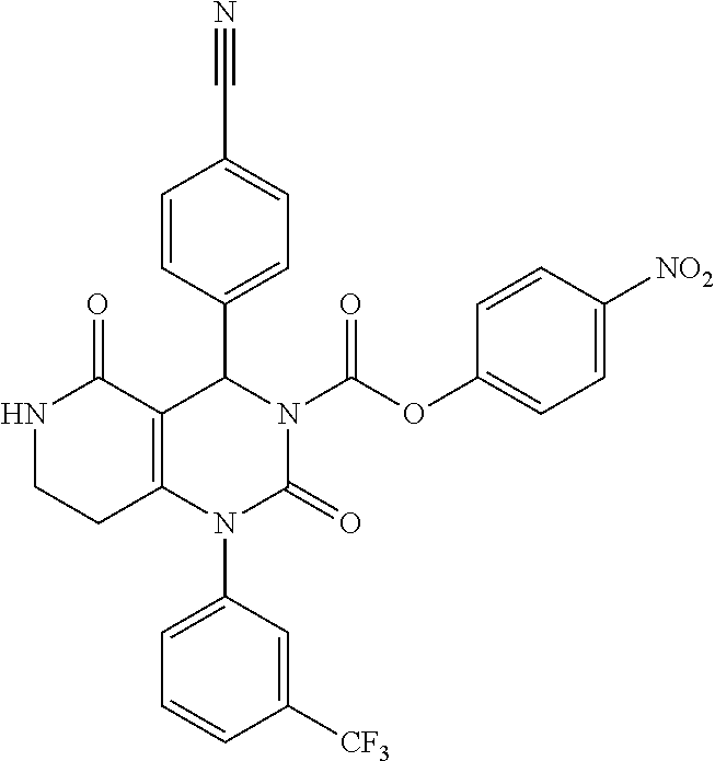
C1([CF3])=CC(N2C3=C(C(C4=CC=C(C#N)C=C4)N(C(OC4=CC=C([NO2])C=C4)=O)C2=O)C(=O)NCC3)=CC=C1
